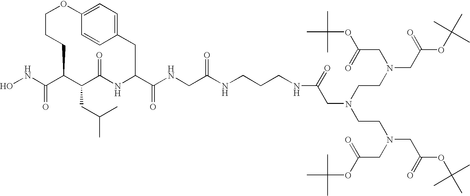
N(C(C1C(CC(C)C)C(=O)NC(C(NCC(NCCCNC(CN(CCN(CC(=O)OC(C)(C)C)CC(=O)OC(C)(C)C)CCN(CC(=O)OC(C)(C)C)CC(=O)OC(C)(C)C)=O)=O)=O)CC2=CC=C(OCCC1)C=C2)=O)O
